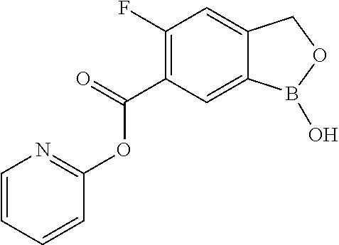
C1(C(=O)OC2=NC=CC=C2)=C(F)C=C2C(=C1)B(O)OC2
